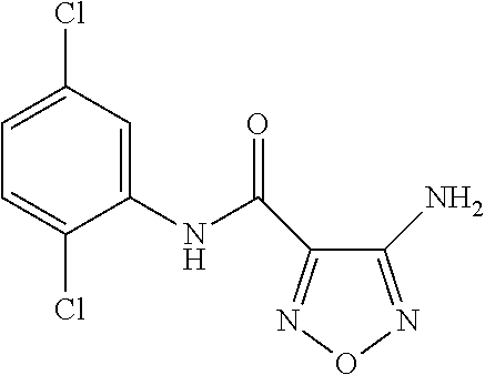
C1=C(Cl)C=C(NC(=O)C2=NON=C2N)C(Cl)=C1
